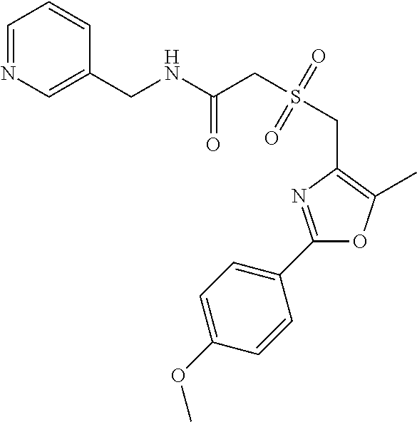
S(CC1=C(C)OC(C2=CC=C(OC)C=C2)=N1)(CC(NCC1=CN=CC=C1)=O)(=O)=O
